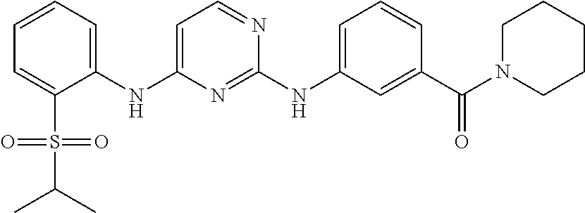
C1=C(S(C(C)C)(=O)=O)C(NC2=CC=NC(NC3=CC=CC(C(N4CCCCC4)=O)=C3)=N2)=CC=C1
